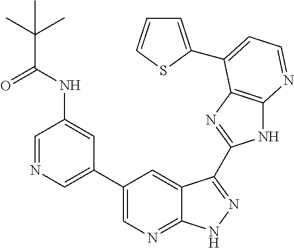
C1=NC=C(C2=CN=C3C(=C2)C(C2=NC4=C(N2)N=CC=C4C2=CC=CS2)=NN3)C=C1NC(=O)C(C)(C)C
